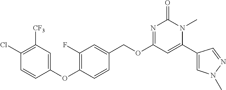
C1(Cl)=C([CF3])C=C(OC2=C(F)C=C(COC3=NC(=O)N(C)C(C4=CN(C)N=C4)=C3)C=C2)C=C1
